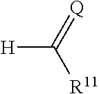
[H]C(=[Q])[R11]
